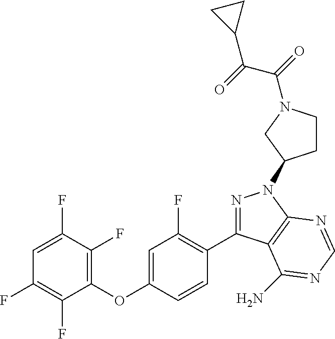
C1(OC2=CC(F)=C(C3=NN(C4CCN(C(=O)C(C5CC5)=O)C4)C4=C3C(N)=NC=N4)C=C2)=C(F)C(F)=CC(F)=C1F
